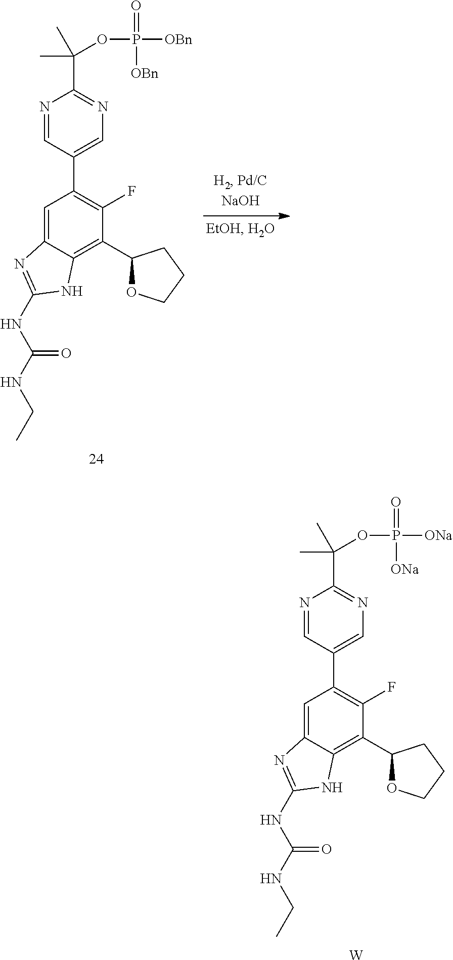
C1=C2C(=C(C3OCCC3)C(F)=C1C1=CN=C(C(C)(C)OP([OBn])(=O)[OBn])N=C1)NC(NC(=O)NCC)=N2.C1=C2C(=C(C3OCCC3)C(F)=C1C1=CN=C(C(C)(C)OP([ONa])(=O)[ONa])N=C1)NC(NC(=O)NCC)=N2.[W]
